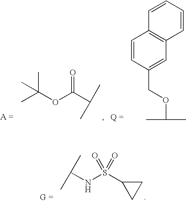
C1=CC(COC(C)C)=CC2=C1C=CC=C2.C(OC(C(C)C)=O)(C)(C)C.C(NS(C1CC1)(=O)=O)(C)C
